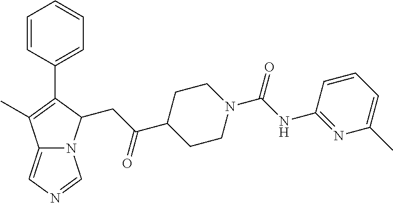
C12=CN=CN1C(CC(C1CCN(C(NC3=NC(C)=CC=C3)=O)CC1)=O)C(C1=CC=CC=C1)=C2C
